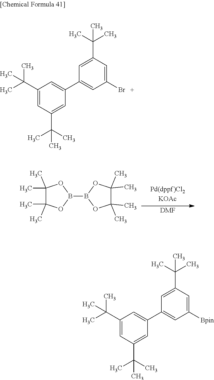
[DMF].C1(C)(C)C(C)(C)OB(B2OC(C)(C)C(C)(C)O2)O1.C1(C(C)(C)C)=CC(C(C)(C)C)=CC(C2=CC(Br)=CC(C(C)(C)C)=C2)=C1.C1(C(C)(C)C)=CC(C(C)(C)C)=CC(C2=CC([Bpin])=CC(C(C)(C)C)=C2)=C1
